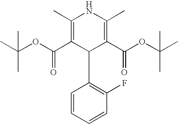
C1(C)=C(C(OC(C)(C)C)=O)C(C2=C(F)C=CC=C2)C(C(OC(C)(C)C)=O)=C(C)N1
